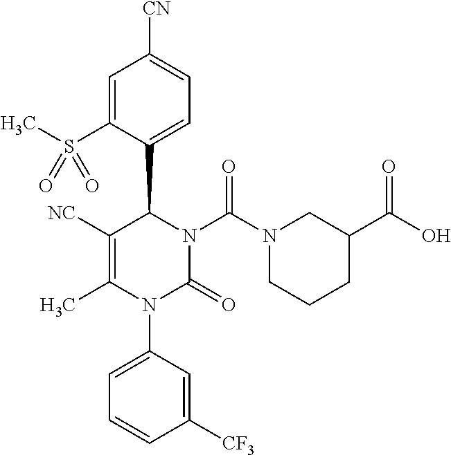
C1([NC])=C(C)N(C2=CC=CC([CF3])=C2)C(=O)N(C(N2CCCC(C(O)=O)C2)=O)C1C1=CC=C([CN])C=C1S(C)(=O)=O
